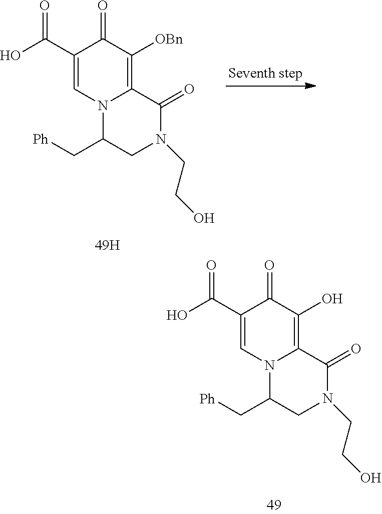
C1(C(O)=O)=CN2C(=C(O)C1=O)C(=O)N(CCO)CC2C[Ph].C1(C(O)=O)=CN2C(=C([OBn])C1=O)C(=O)N(CCO)CC2C[Ph]
